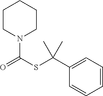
C1CN(C(SC(C)(C)C2=CC=CC=C2)=O)CCC1
